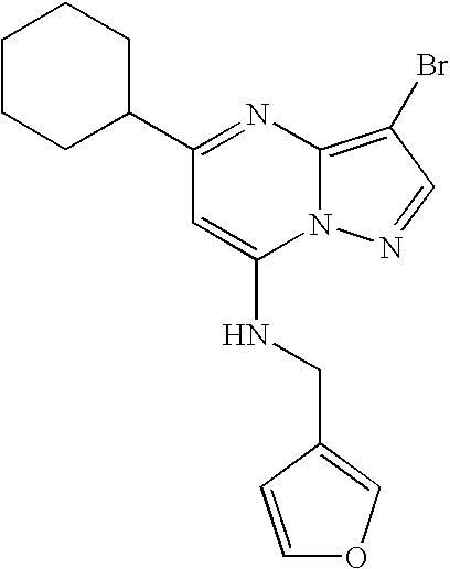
C1CCC(C2=NC3=C(Br)C=NN3C(NCC3=COC=C3)=C2)CC1
